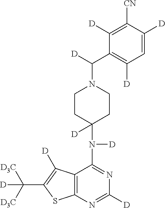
C12=C(N=C([D])N=C1N([D])C1([D])CCN(C([D])C3=C([D])C=C([D])C([CN])=C3[D])CC1)SC(C([D3C])([D3C])[D])=C2[D]
